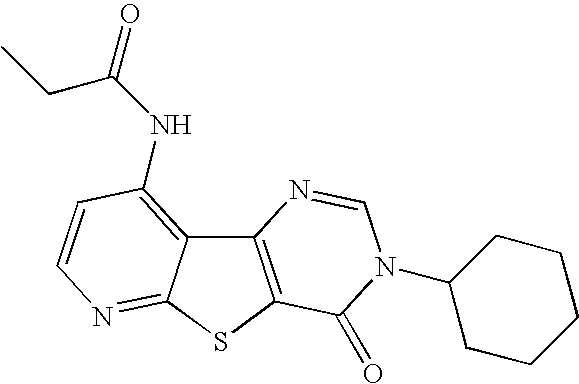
C12=C(SC3=NC=CC(NC(=O)CC)=C13)C(=O)N(C1CCCCC1)C=N2
